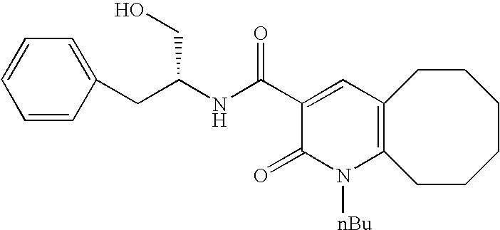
C12=C(CCCCCC1)N([nBu])C(=O)C(C(NC(CC1=CC=CC=C1)CO)=O)=C2
